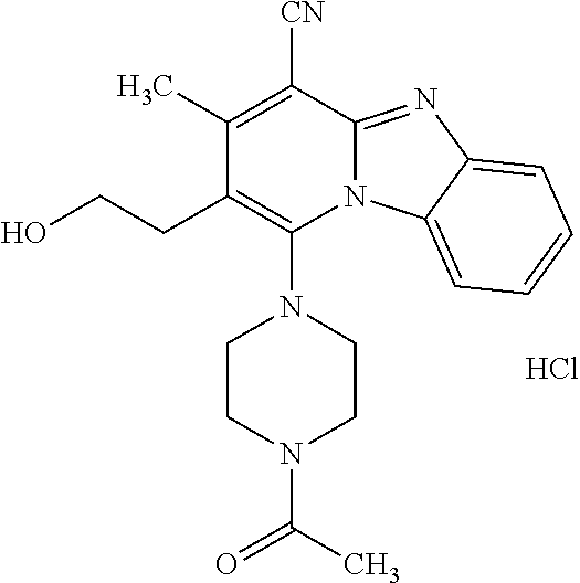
Cl.C1(CCO)=C(N2CCN(C(C)=O)CC2)N2C(=NC3=CC=CC=C23)C([CN])=C1C
